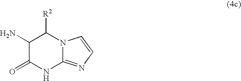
C1(N)C(=O)NC2=NC=CN2C1[R2]
